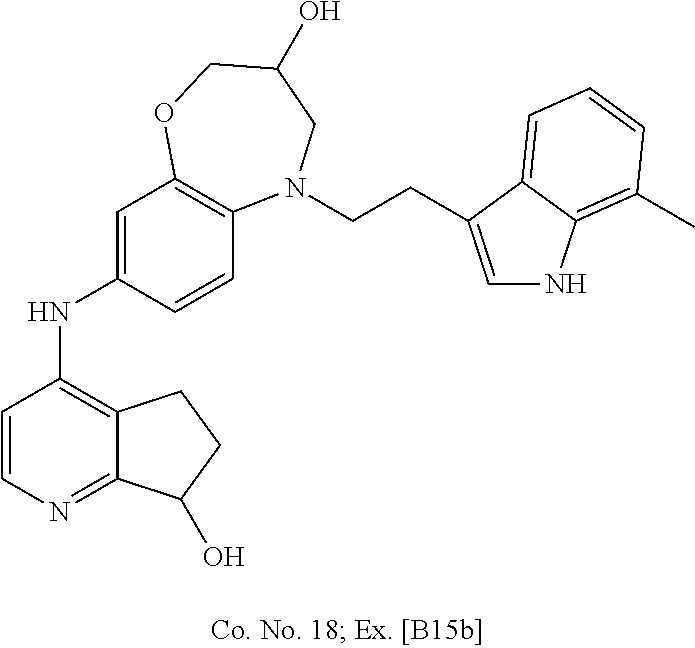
C1=CN=C2C(=C1NC1=CC3=C(C=C1)N(CCC1=CNC4=C(C)C=CC=C41)CC(O)CO3)CCC2O
